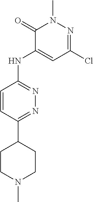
C1=CC(C2CCN(C)CC2)=NN=C1NC1=CC(Cl)=NN(C)C1=O
